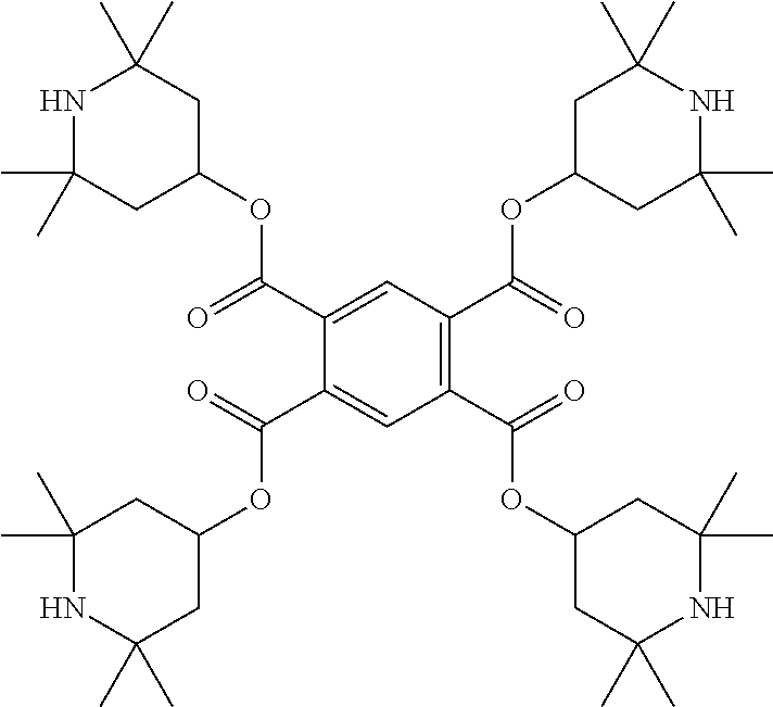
C1=C(C(=O)OC2CC(C)(C)NC(C)(C)C2)C(C(=O)OC2CC(C)(C)NC(C)(C)C2)=CC(C(=O)OC2CC(C)(C)NC(C)(C)C2)=C1C(=O)OC1CC(C)(C)NC(C)(C)C1
